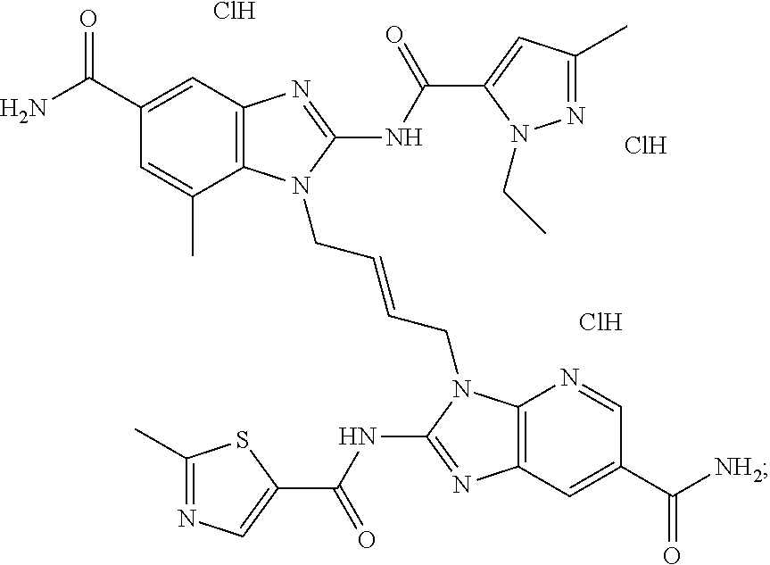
C12=C(N=C(NC(C3=CC(C)=NN3CC)=O)N1CC=CCN1C3=C(N=C1NC(C1=CN=C(C)S1)=O)C=C(C([NH2])=O)C=N3)C=C(C(N)=O)C=C2C.Cl.Cl.Cl
